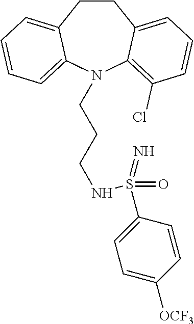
C1CC2=CC=CC(Cl)=C2N(CCCNS(C2=CC=C([OCF3])C=C2)(=O)=N)C2=CC=CC=C12
